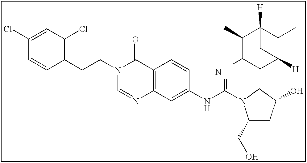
C1C2([H])C(C)(C)C([H])(C2)C(C)C1C.N.C1(Cl)=CC(Cl)=C(CCN2C(=O)C3=C(C=C(NC(=C)N4C(CO)CC(O)C4)C=C3)N=C2)C=C1
